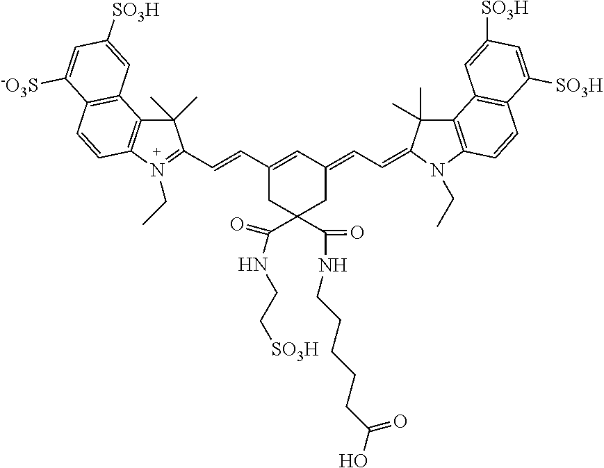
C1(C)(C)C2=C(N(CC)=C1C=CC1=CC(=CC=C3C(C)(C)C4=C(N3CC)C=CC3=C4C=C([SO3H])C=C3[SO3H])CC(C(NCC[SO3H])=O)(C(NCCCCCC(=O)O)=O)C1)C=CC1=C2C=C([SO3H])C=C1[-O3S]
